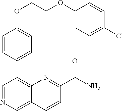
C1(OCCOC2=CC=C(Cl)C=C2)=CC=C(C2=C3C(=CN=C2)C=CC(C(N)=O)=N3)C=C1
